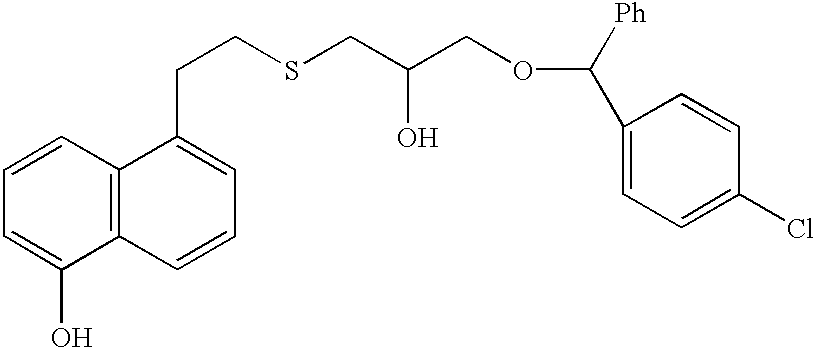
C1=CC2=C(C(O)=C1)C=CC=C2CCSCC(COC(C1=CC=C(Cl)C=C1)[Ph])O
